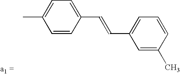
CC1=CC=C(C=CC2=CC=CC(C)=C2)C=C1
